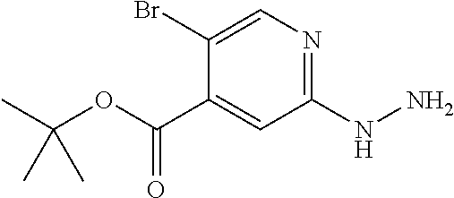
C1(C(OC(C)(C)C)=O)=CC(NN)=NC=C1Br
